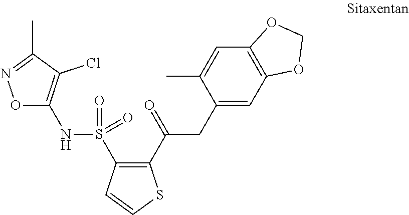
C1(C(=O)CC2=CC3=C(C=C2C)OCO3)=C(S(NC2=C(Cl)C(C)=NO2)(=O)=O)C=CS1
